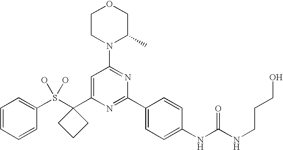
C1=CC=CC(S(C2(C3=CC(N4C(C)COCC4)=NC(C4=CC=C(NC(NCCCO)=O)C=C4)=N3)CCC2)(O)O)=C1
